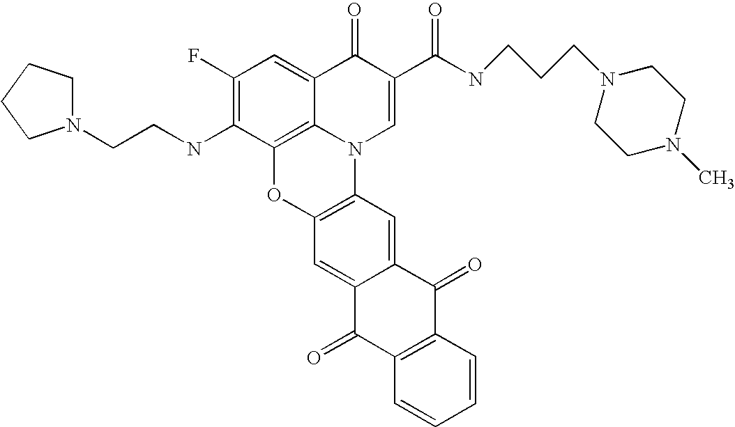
C1(F)=C(NCCN2CCCC2)C2=C3C(=C1)C(=O)C(C(NCCCN1CCN(C)CC1)=O)=CN3C1=C(O2)C=C2C(=C1)C(=O)C1=C(C2=O)C=CC=C1
